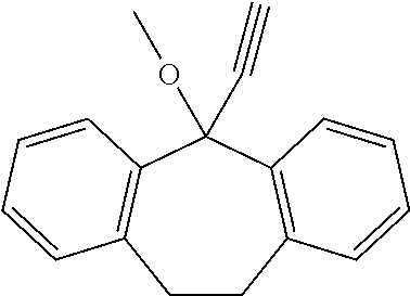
C12=C(C(OC)(C#C)C3=C(C=CC=C3)CC1)C=CC=C2
